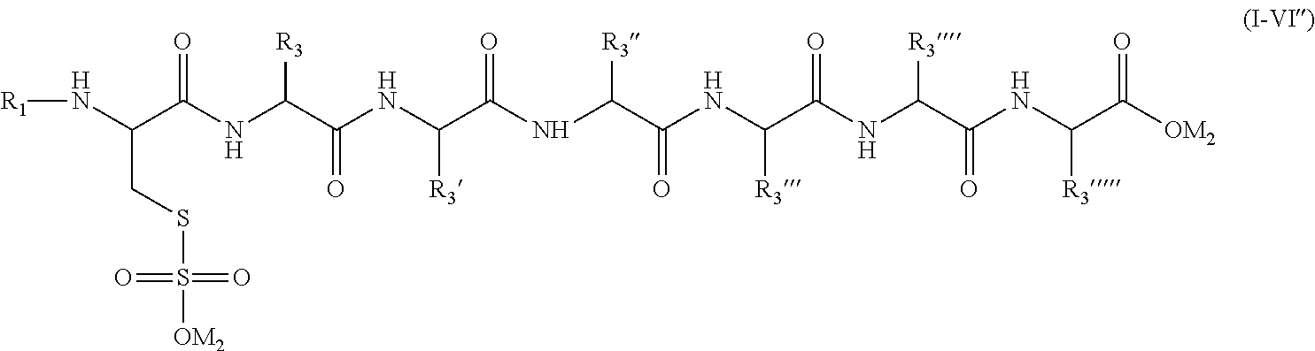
[R1]NC(C(NC(C(NC(C(NC(C(NC(C(NC(C(NC(C([OM2])=O)[R3])=O)[R3])=O)[R3])=O)[R3])=O)[R3])=O)[R3])=O)CSS([OM2])(=O)=O
